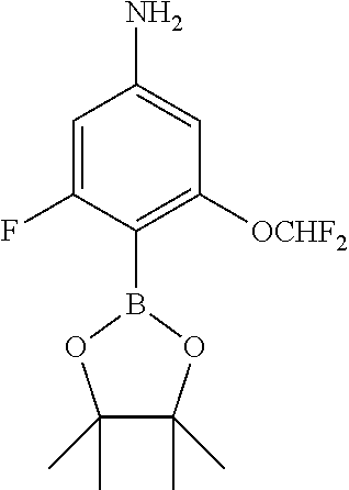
C1(B2OC(C)(C)C(C)(C)O2)=C([OCHF2])C=C(N)C=C1F
